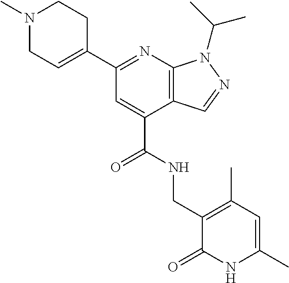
N1=C(C2=CCN(C)CC2)C=C(C(NCC2=C(C)C=C(C)NC2=O)=O)C2=C1N(C(C)C)N=C2
